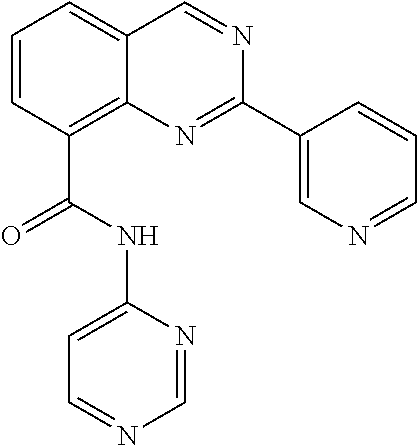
C1=CC(C(NC2=CC=NC=N2)=O)=C2C(=C1)C=NC(C1=CN=CC=C1)=N2
